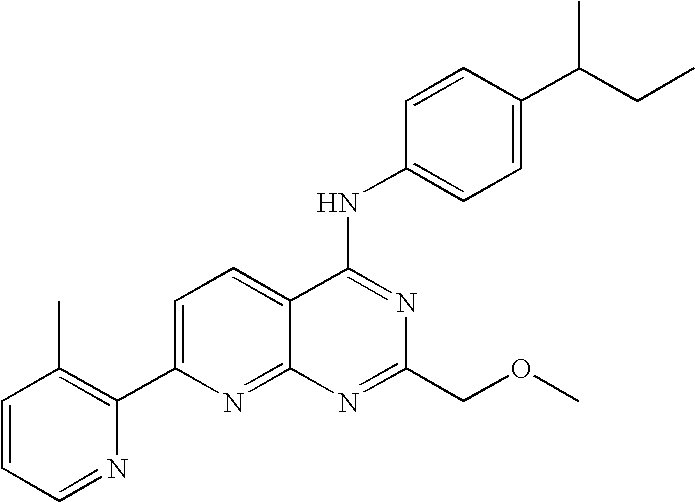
C1=CC=NC(C2=CC=C3C(=N2)N=C(COC)N=C3NC2=CC=C(C(CC)C)C=C2)=C1C
